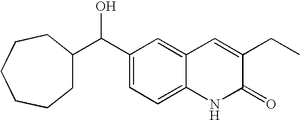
C1(C(C2=CC=C3C(=C2)C=C(CC)C(=O)N3)O)CCCCCC1
